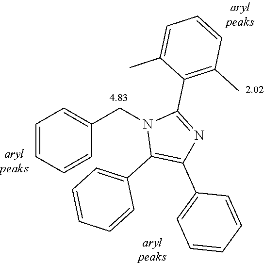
C1=CC=CC(CN2C(C3=CC=CC=C3)=C(C3=CC=CC=C3)N=C2C2=C(C)C=CC=C2C)=C1
